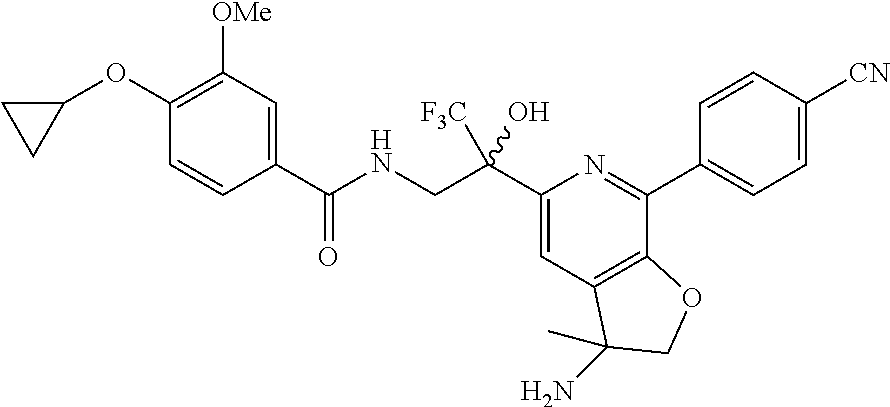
C1(C(NCC(C2=CC3=C(C(C4=CC=C([CN])C=C4)=N2)OCC3(N)C)([F3C])O)=O)=CC([OMe])=C(OC2CC2)C=C1
